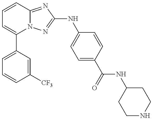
C1=C(C2=CC=CC3=NC(NC4=CC=C(C(=O)NC5CCNCC5)C=C4)=NN23)C=C([CF3])C=C1
